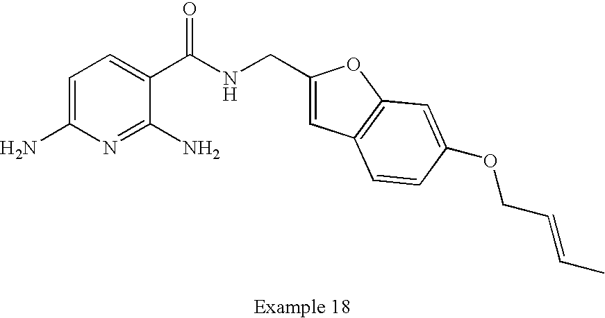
C1=C(N)N=C(N)C(C(NCC2=CC3=C(O2)C=C(OCC=CC)C=C3)=O)=C1
